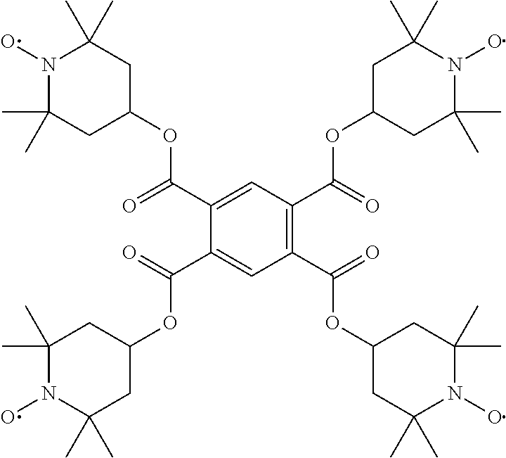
C1=C(C(=O)OC2CC(C)(C)N(O)C(C)(C)C2)C(C(=O)OC2CC(C)(C)N(O)C(C)(C)C2)=CC(C(=O)OC2CC(C)(C)N(O)C(C)(C)C2)=C1C(=O)OC1CC(C)(C)N(O)C(C)(C)C1
